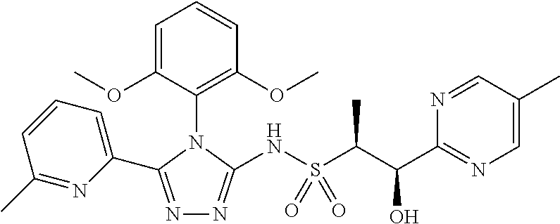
N1=C(C2=CC=CC(C)=N2)N(C2=C(OC)C=CC=C2OC)C(NS(=O)(=O)C(C(C2=NC=C(C)C=N2)O)C)=N1
